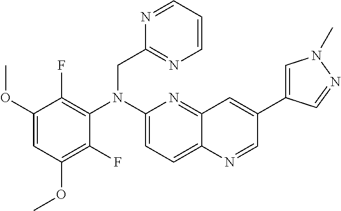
C1(F)=C(OC)C=C(OC)C(F)=C1N(C1=CC=C2C(=N1)C=C(C1=CN(C)N=C1)C=N2)CC1=NC=CC=N1
